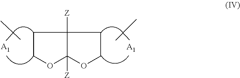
C1COC2([Z])C1([Z])CCO2.C(C)(C)C.[A1].[A1].C(C)(C)C
